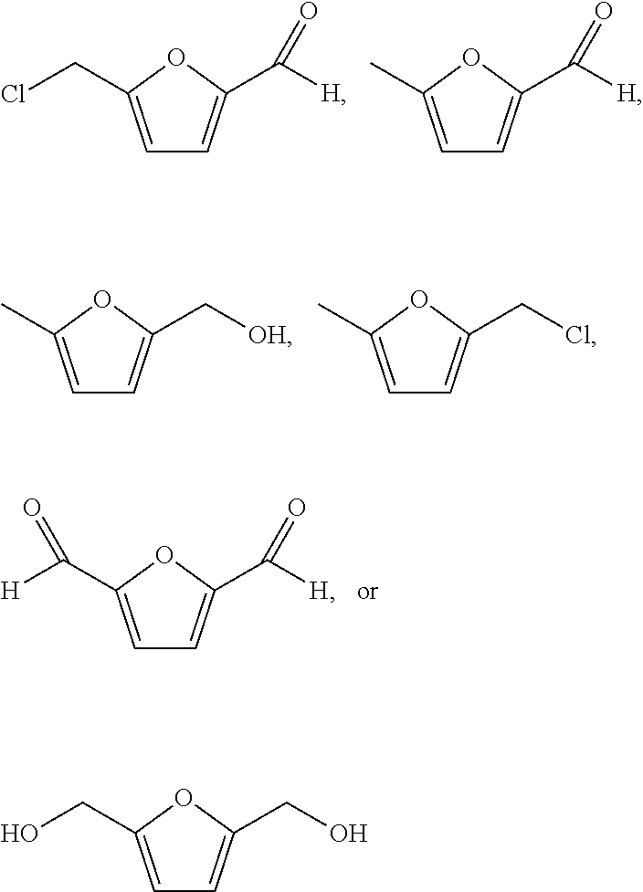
C1=C(CCl)OC(C([H])=O)=C1.C1=C(C)OC(C([H])=O)=C1.C1=C(C)OC(C[OH])=C1.C1=C(C)OC(CCl)=C1.C1=C(C([H])=O)OC(C([H])=O)=C1.C1=C(CO)OC(CO)=C1
